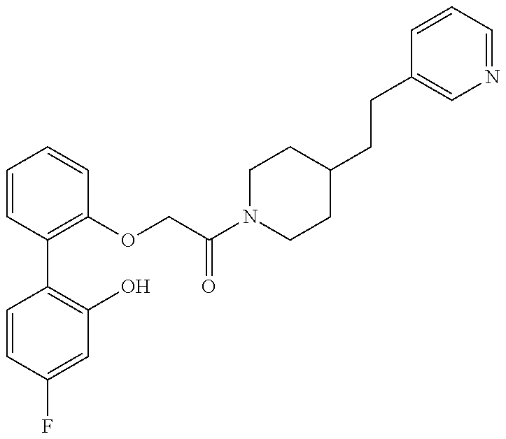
C1=CC(F)=CC(O)=C1C1=C(OCC(N2CCC(CCC3=CN=CC=C3)CC2)=O)C=CC=C1
